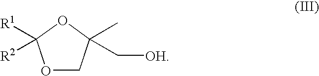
O1CC(C)(C[OH])OC1([R1])[R2]
